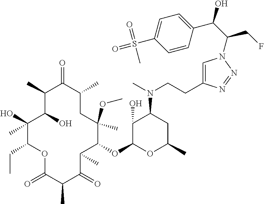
C1(C)C(O)C(C)(O)C(CC)OC(=O)C(C)C(=O)C(C)C(OC2OC(C)CC(N(C)CCC3=CN(C(C(O)C4=CC=C(S(=O)(=O)C)C=C4)CF)N=N3)C2O)C(C)(OC)CC(C)C1=O
